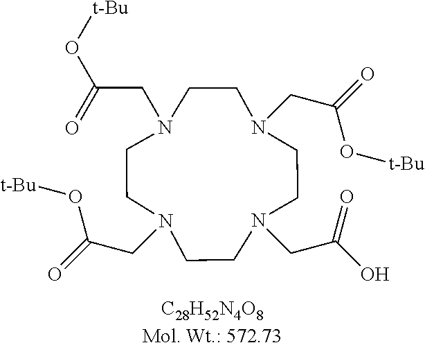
N1(CC(=O)O[t-Bu])CCN(CC(O[t-Bu])=O)CCN(CC(=O)O[t-Bu])CCN(CC(O)=O)CC1
